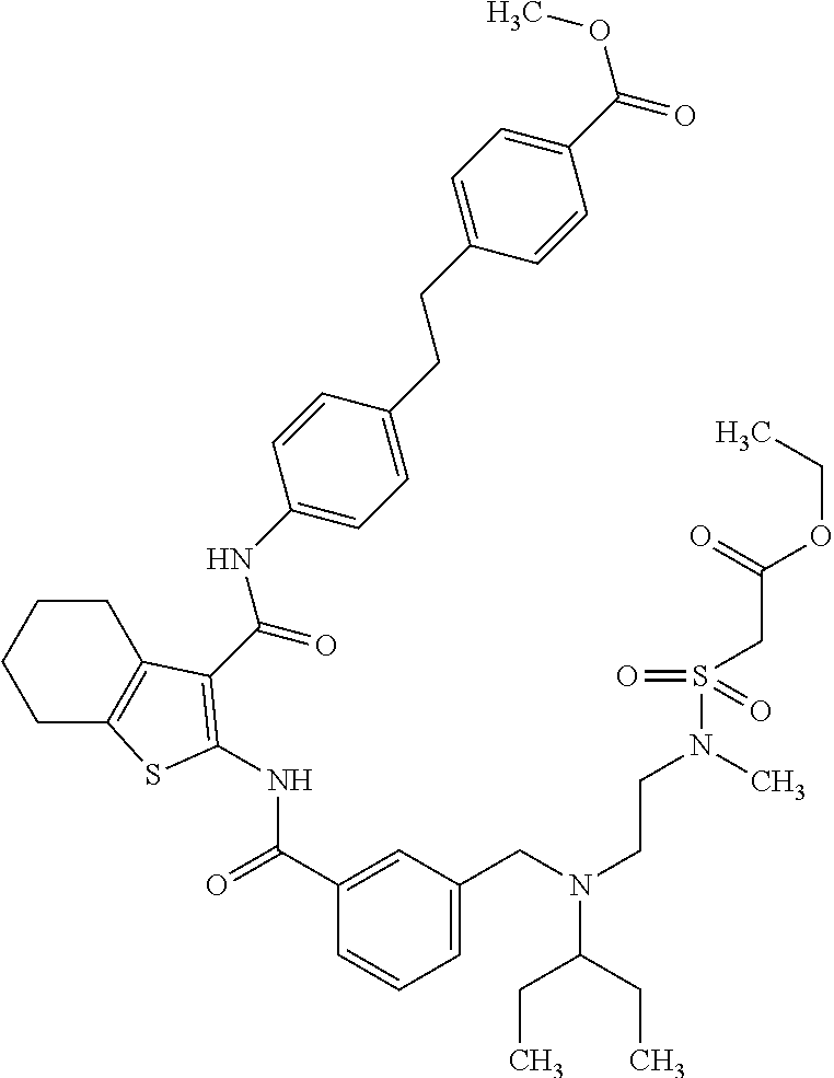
C1(C(=O)NC2=C(C(=O)NC3=CC=C(CCC4=CC=C(C(OC)=O)C=C4)C=C3)C3=C(CCCC3)S2)=CC(CN(CCN(S(CC(OCC)=O)(=O)=O)C)C(CC)CC)=CC=C1
